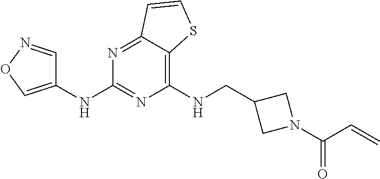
C1(NCC2CN(C(C=C)=O)C2)=C2C(=NC(NC3=CON=C3)=N1)C=CS2
